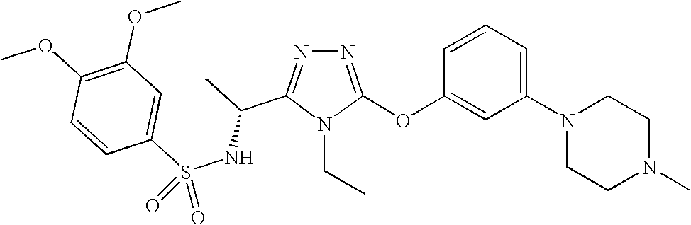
N1=C(OC2=CC(N3CCN(C)CC3)=CC=C2)N(CC)C(C(C)NS(C2=CC(OC)=C(OC)C=C2)(=O)=O)=N1
